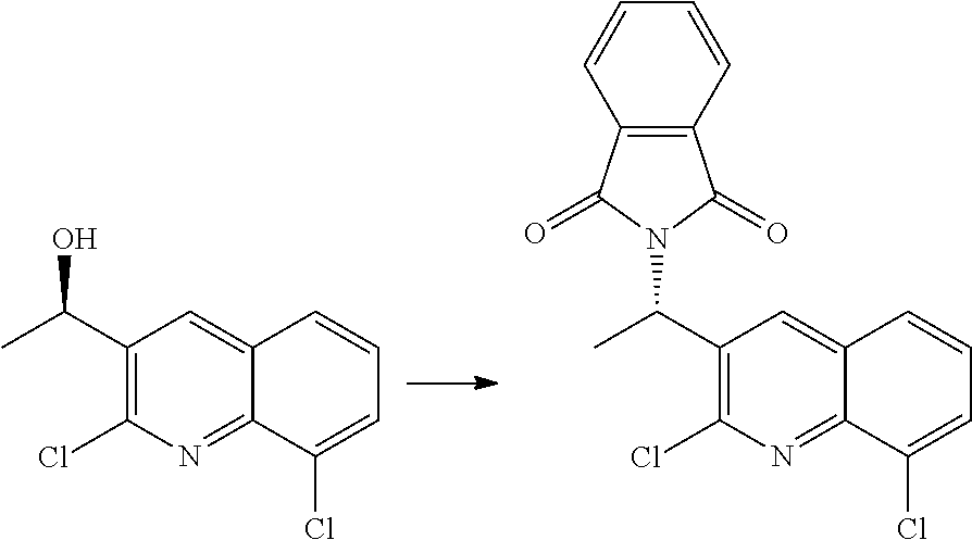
C1(C(C)O)=C(Cl)N=C2C(=C1)C=CC=C2Cl.C1(C(C)N2C(=O)C3=C(C2=O)C=CC=C3)=C(Cl)N=C2C(=C1)C=CC=C2Cl
